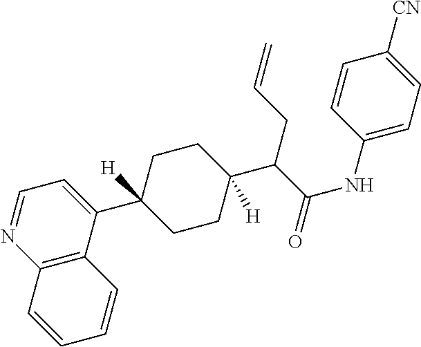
C12=C(C(C3([H])CCC(C(C(NC4=CC=C([CN])C=C4)=O)CC=C)([H])CC3)=CC=N1)C=CC=C2
